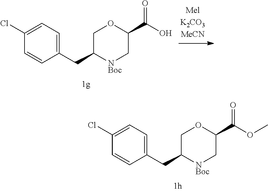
C1(Cl)=CC=C(CC2[NBoc]CC(C(OC)=O)OC2)C=C1.C1(Cl)=CC=C(CC2COC(C(O)=O)C[NBoc]2)C=C1
